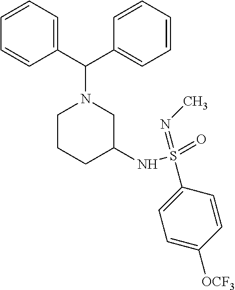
C(N1CCCC(NS(=NC)(C2=CC=C([OCF3])C=C2)=O)C1)(C1=CC=CC=C1)C1=CC=CC=C1
